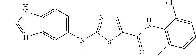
C1=C2C(=CC(NC3=NC=C(C(NC4=C(C)C=CC=C4Cl)=O)S3)=C1)N=C(C)N2
